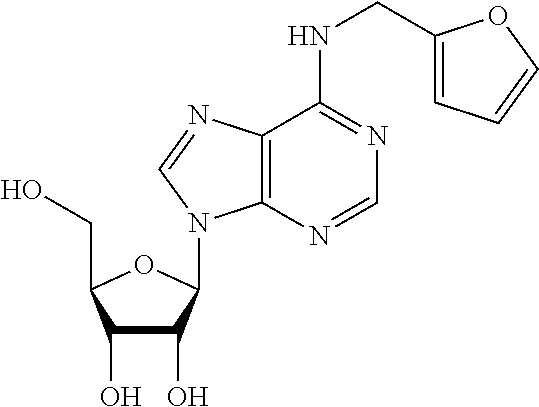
C1(O)C(O)C(N2C3=C(C(NCC4=CC=CO4)=NC=N3)N=C2)OC1CO
